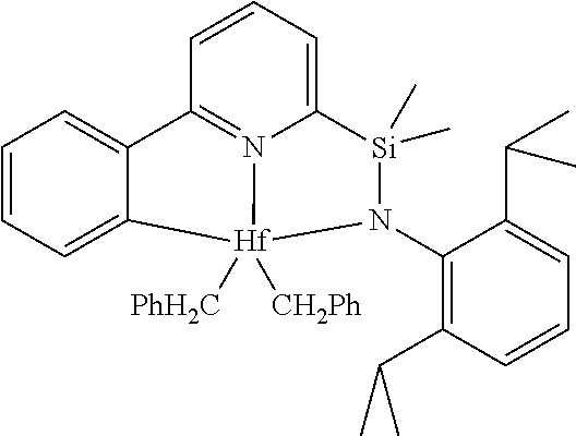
C1=CC=C2C(=C1)C1=N3C(=CC=C1)[Si](C)(C)N(C1=C(C(C)C)C=CC=C1C(C)C)[Hf]23([PhH2C])[CH2Ph]
